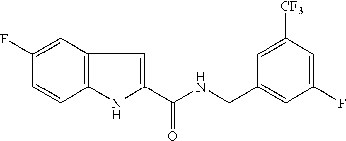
C1(C(NCC2=CC(F)=CC([CF3])=C2)=O)=CC2=C(N1)C=CC(F)=C2
